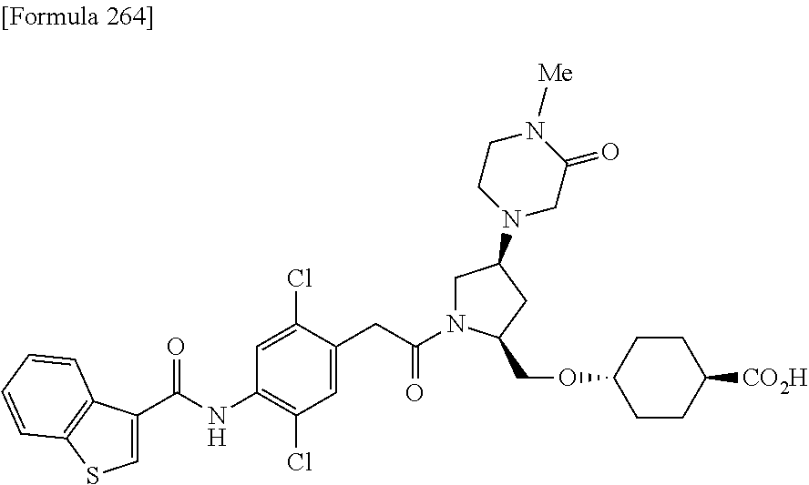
C1=C(C(=O)NC2=C(Cl)C=C(CC(=O)N3CC(N4CC(=O)N([Me])CC4)CC3COC3CCC([CO2H])CC3)C(Cl)=C2)C2=C(S1)C=CC=C2
